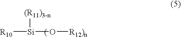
[R10][Si](O[R12)n])[(R11)3-n]
